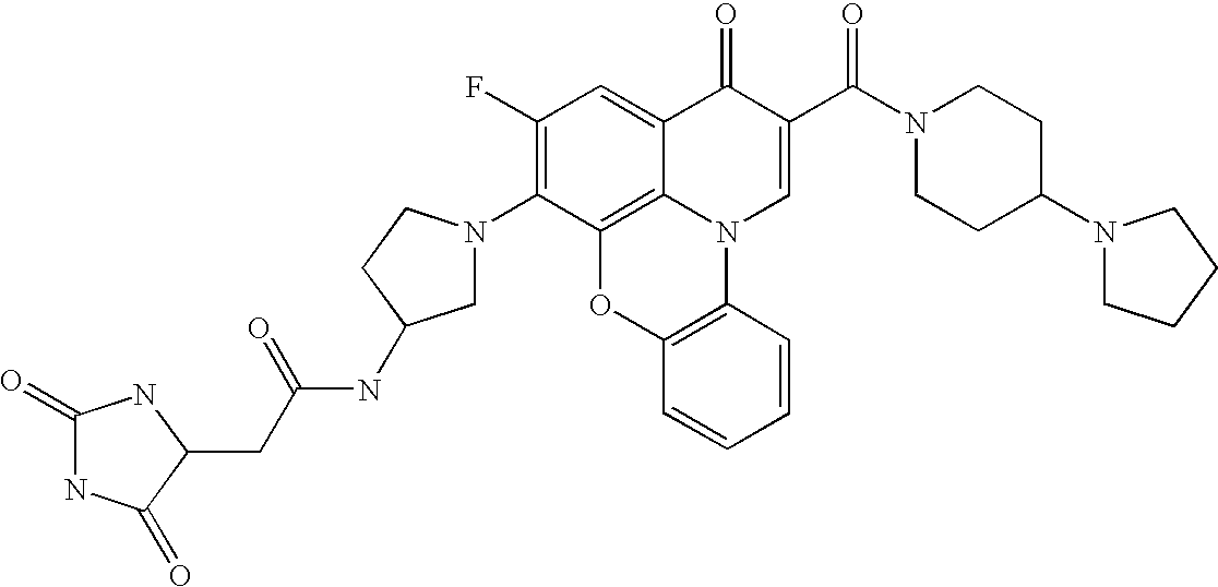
C1(F)=C(N2CC(NC(=O)CC3C(=O)NC(=O)N3)CC2)C2=C3C(=C1)C(=O)C(C(N1CCC(N4CCCC4)CC1)=O)=CN3C1=C(O2)C=CC=C1
